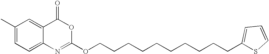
C1(C)=CC=C2C(=C1)C(=O)OC(OCCCCCCCCCCC1=CC=CS1)=N2
